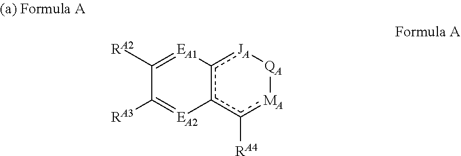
C1([RA2])=[EA1]c2c(c([RA4])[MA][QA][JA]2)[EA2]=C1[RA3]
